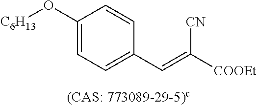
C1(O[C6H13])=CC=C(C=C([COOEt])[CN])C=C1
